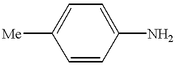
[Me]C1=CC=C(N)C=C1
